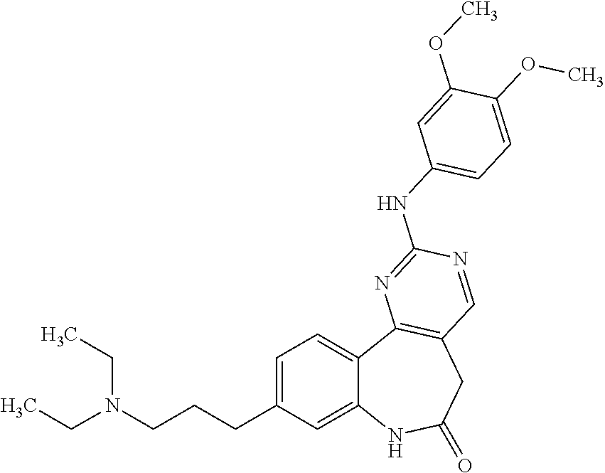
C1=C(CCCN(CC)CC)C=C2C(=C1)C1=C(CC(=O)N2)C=NC(NC2=CC=C(OC)C(OC)=C2)=N1
